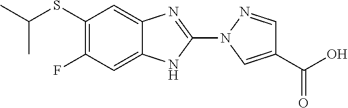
N1(C2=NC3=CC(SC(C)C)=C(F)C=C3N2)N=CC(C(=O)O)=C1
